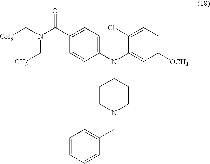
C1=CC(N(C2=CC([OCH3])=CC=C2Cl)C2CCN(CC3=CC=CC=C3)CC2)=CC=C1C(N(CC)CC)=O
